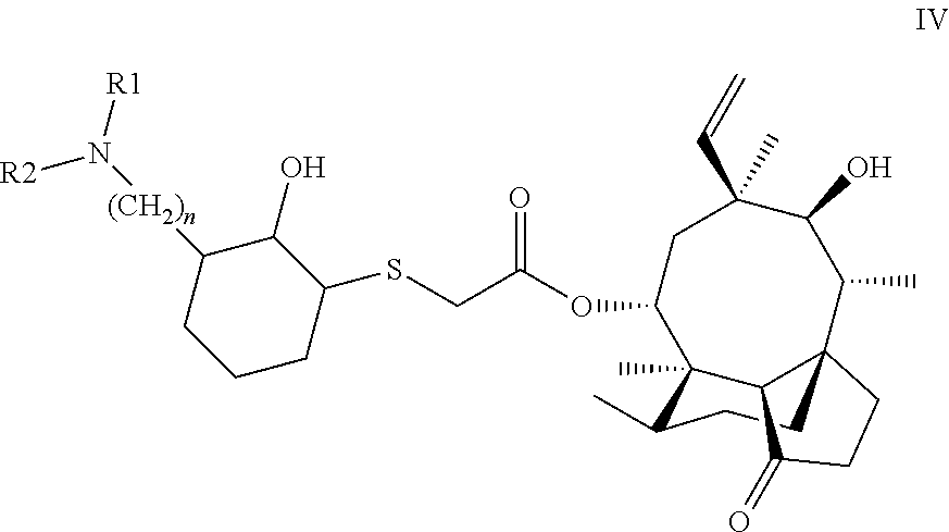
C1(SCC(OC2CC(C=C)(C)C(O)C(C)C34CCC(C)C2(C)C3C(=O)CC4)=O)C(O)C([(CH2)n]N([R1])[R2])CCC1
